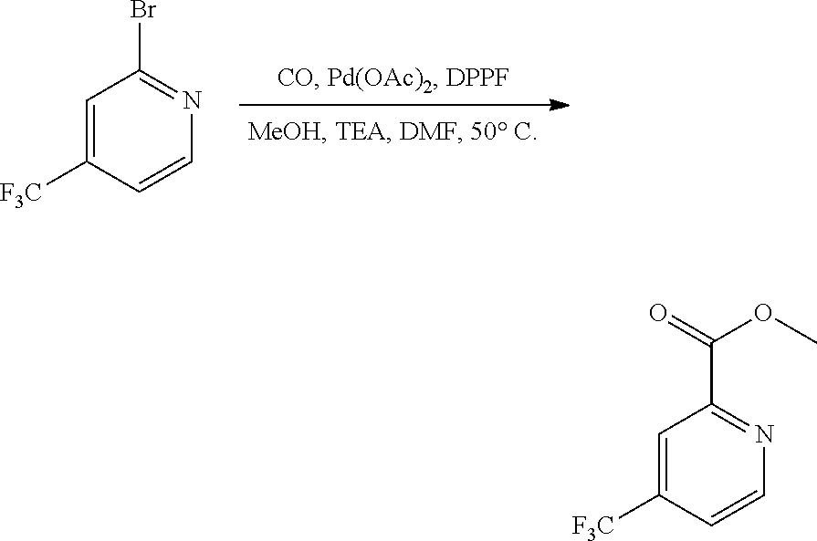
C1=C([F3C])C=CN=C1Br.C1=C([F3C])C=CN=C1C(=O)OC
